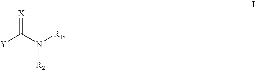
[Y]C(N([R1])[R2])=[X]
